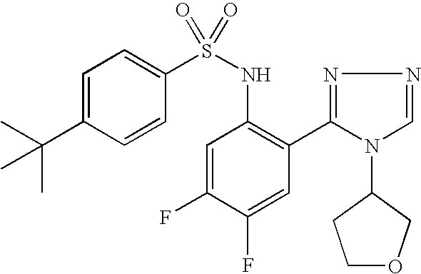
C1=C(C(C)(C)C)C=CC(S(NC2=C(C3=NN=CN3C3CCOC3)C=C(F)C(F)=C2)(=O)=O)=C1
